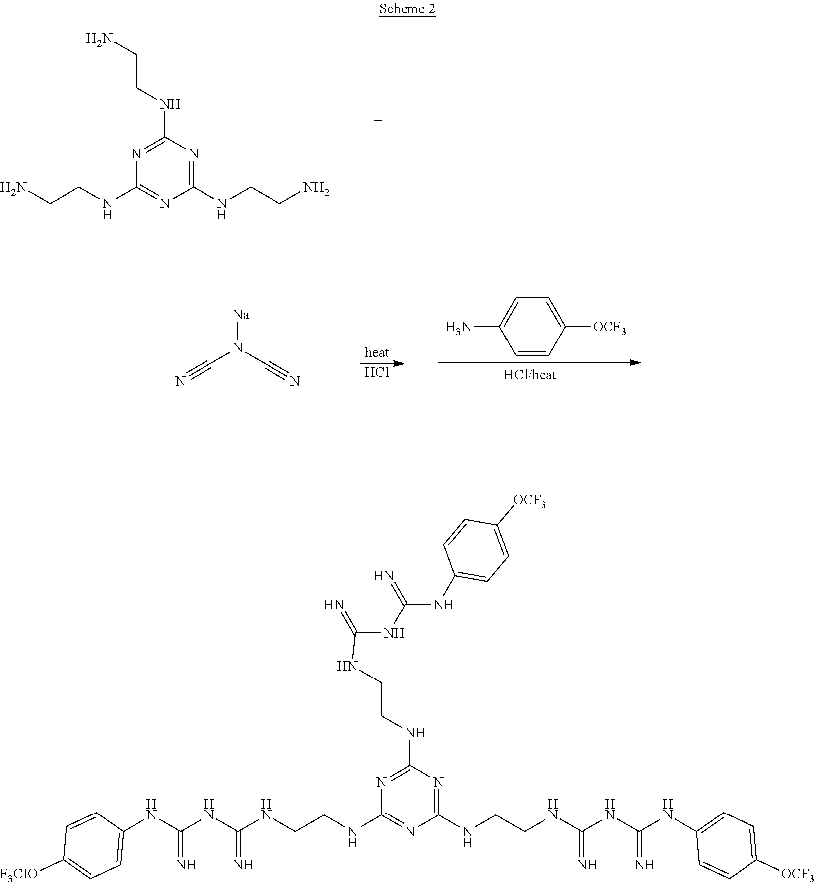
C1(NCCN)=NC(NCCN)=NC(NCCN)=N1.Cl.C(N(C#N)[Na])#N.C1=CC([OCF3])=CC=C1N.C1(NC(NC(NCCNC2=NC(NCCNC(NC(NC3=CC=C([OCF3])C=C3)=N)=N)=NC(NCCNC(NC(=N)NC3=CC=C([OCF3])C=C3)=N)=N2)=N)=N)=CC=C([F3CIO])C=C1
